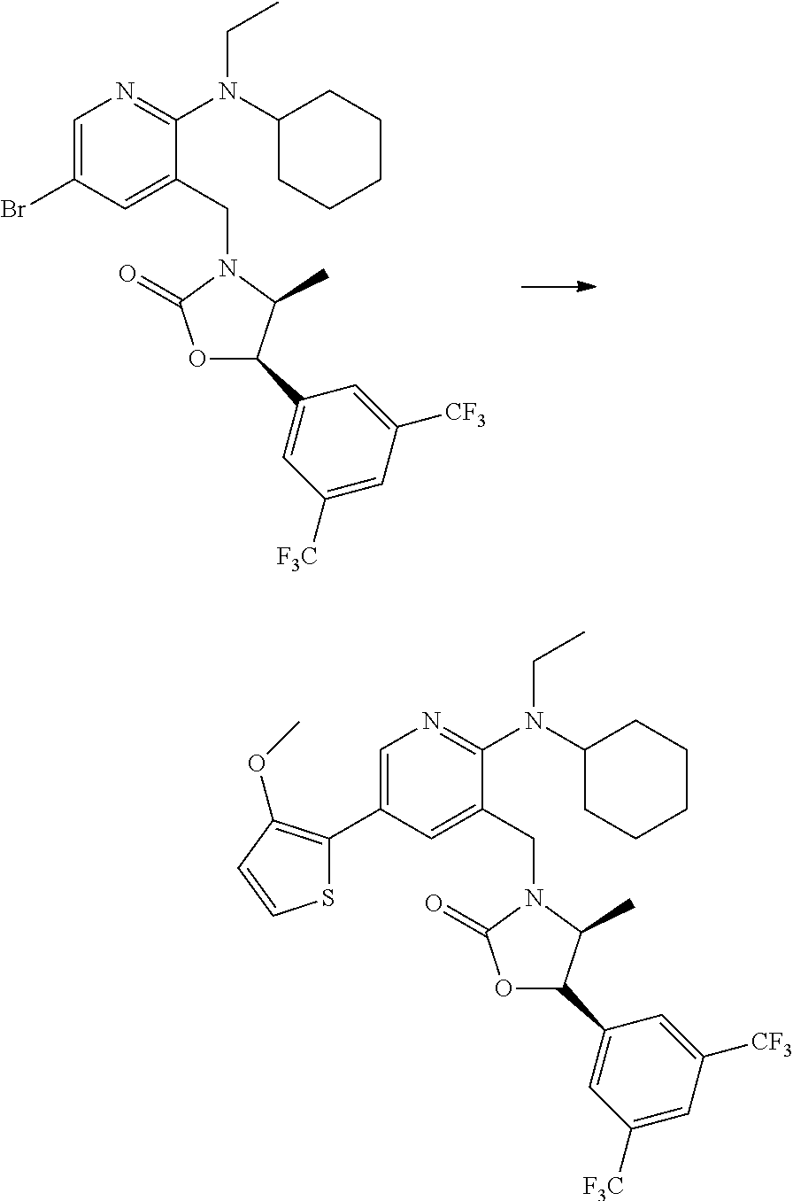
C1=C(Br)C=C(CN2C(=O)OC(C3=CC([F3C])=CC([CF3])=C3)C2C)C(N(C2CCCCC2)CC)=N1.C1=C(C2=C(OC)C=CS2)C=C(CN2C(=O)OC(C3=CC([F3C])=CC([CF3])=C3)C2C)C(N(C2CCCCC2)CC)=N1
